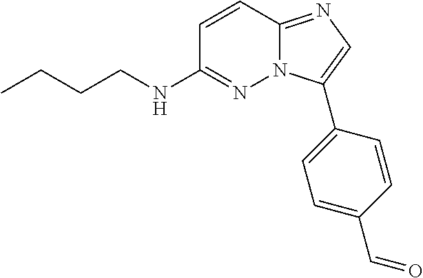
C1=CC2=NC=C(C3=CC=C(C=O)C=C3)N2N=C1NCCCC
